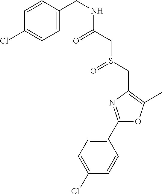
C1(Cl)=CC=C(C2=NC(CS(=O)CC(=O)NCC3=CC=C(Cl)C=C3)=C(C)O2)C=C1
